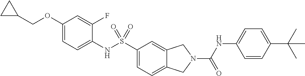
C1(OCC2CC2)=CC=C(NS(C2=CC=C3C(=C2)CN(C(NC2=CC=C(C(C)(C)C)C=C2)=O)C3)(=O)=O)C(F)=C1
